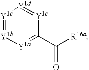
[Y1c]1=[Y1b][Y1a]=C(C([R16a])=O)[Y1e]=[Y1d]1
